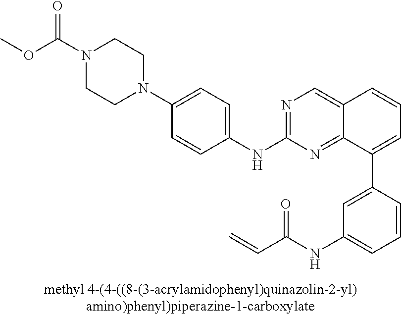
N1(C2=CC=C(NC3=NC=C4C(=N3)C(C3=CC(NC(C=C)=O)=CC=C3)=CC=C4)C=C2)CCN(C(OC)=O)CC1
